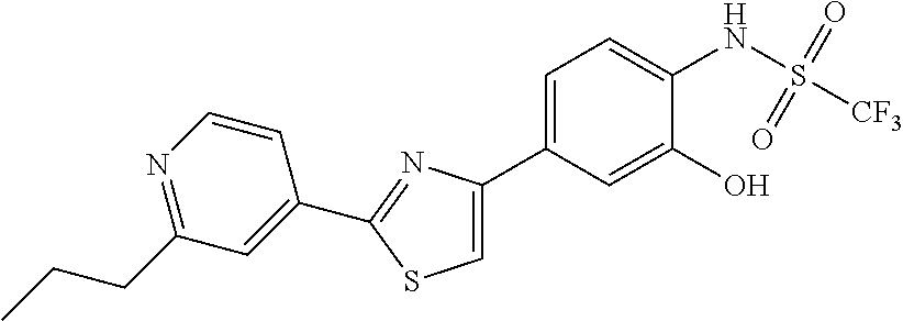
C1=C(C2=CC=C(NS(=O)(=O)[CF3])C(O)=C2)N=C(C2=CC(CCC)=NC=C2)S1
